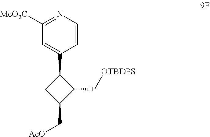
C1=CN=C([MeO2C])C=C1C1CC(C[AcO])C1C[OTBDPS]
